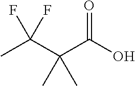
CC(C(C(O)=O)(C)C)(F)F
